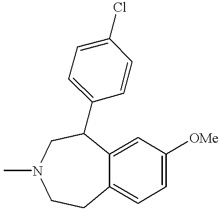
C12=CC([OMe])=CC=C1CCN(C)CC2C1=CC=C(Cl)C=C1
